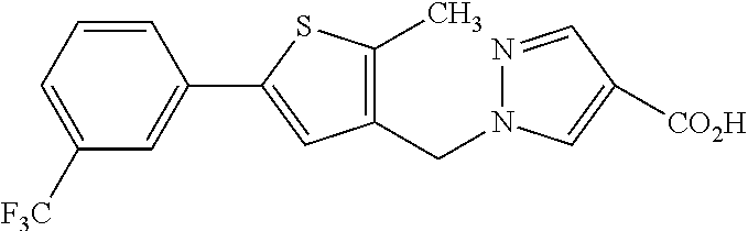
C1=C([F3C])C=C(C2=CC(CN3N=CC([CO2H])=C3)=C(C)S2)C=C1
